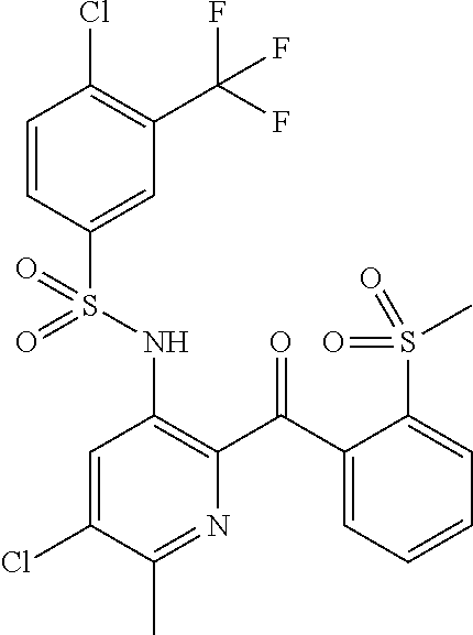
C1=CC(S(NC2=C(C(C3=CC=CC=C3S(=O)(C)=O)=O)N=C(C)C(Cl)=C2)(=O)=O)=CC(C(F)(F)F)=C1Cl
